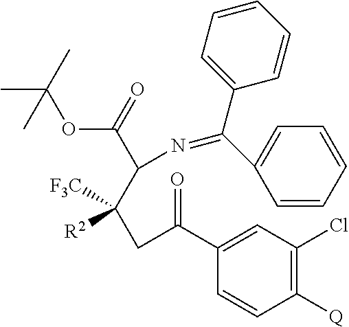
CC(OC(C(C([R2])([F3C])CC(C1=CC(Cl)=C([Q])C=C1)=O)N=C(C1=CC=CC=C1)C1=CC=CC=C1)=O)(C)C
